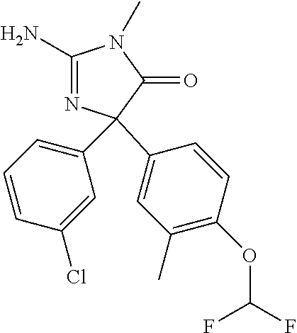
C1(C)=C(OC(F)F)C=CC(C2(C3=CC=CC(Cl)=C3)N=C(N)N(C)C2=O)=C1
